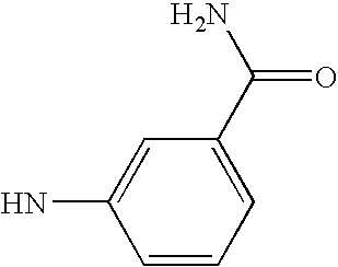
C1=CC=C(C(N)=O)C=C1N
